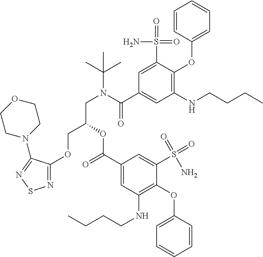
N1=C(OCC(OC(=O)C2=CC(NCCCC)=C(OC3=CC=CC=C3)C(S(=O)(=O)N)=C2)CN(C(=O)C2=CC(NCCCC)=C(OC3=CC=CC=C3)C(S(N)(=O)=O)=C2)C(C)(C)C)C(N2CCOCC2)=NS1
